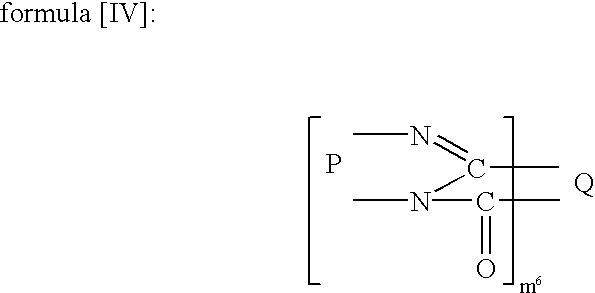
CN=C(N(C)C(C)=O)C.P.[Q]
